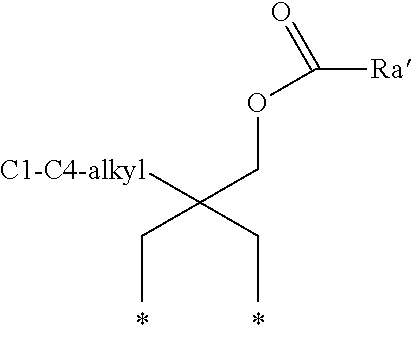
O(CC(CC)([C1-C4-alkyl])CC)C([Ra])=O
